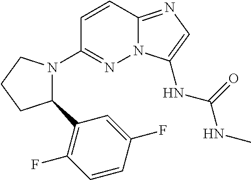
C12=NC=C(NC(=O)NC)N1N=C(N1C(C3=C(F)C=CC(F)=C3)CCC1)C=C2
